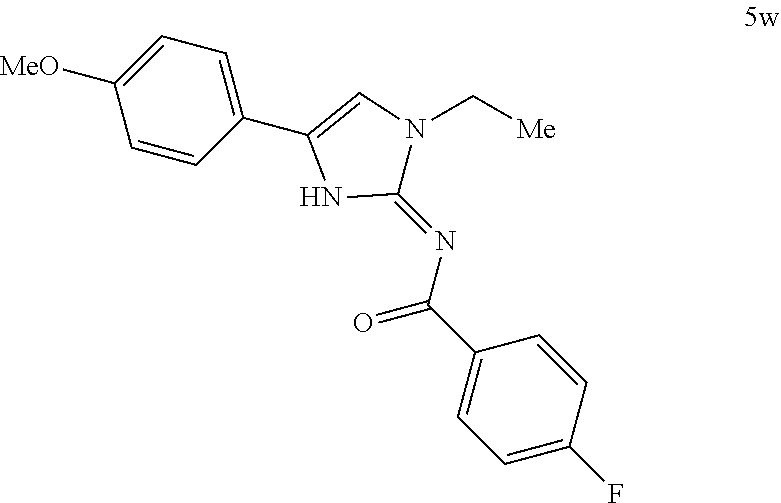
C1([MeO])=CC=C(C2=CN(C[Me])C(=NC(C3=CC=C(F)C=C3)=O)N2)C=C1
